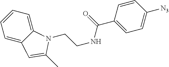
C1=C2C(=CC=C1)N(CCNC(=O)C1=CC=C([N3])C=C1)C(C)=C2
